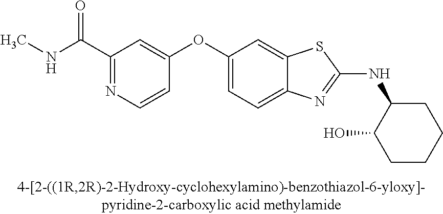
C1C(NC2=NC3=CC=C(OC4=CC(C(NC)=O)=NC=C4)C=C3S2)C(O)CCC1
